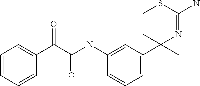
C(=O)(C1=CC=CC=C1)C(NC1=CC(C2(C)N=C(N)SCC2)=CC=C1)=O
